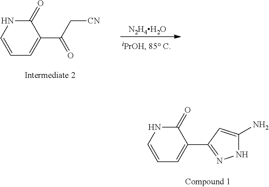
C1=CC=C(C(C[CN])=O)C(=O)N1.[N2H4H2O].C1=CC=C(C2=NNC(N)=C2)C(=O)N1
